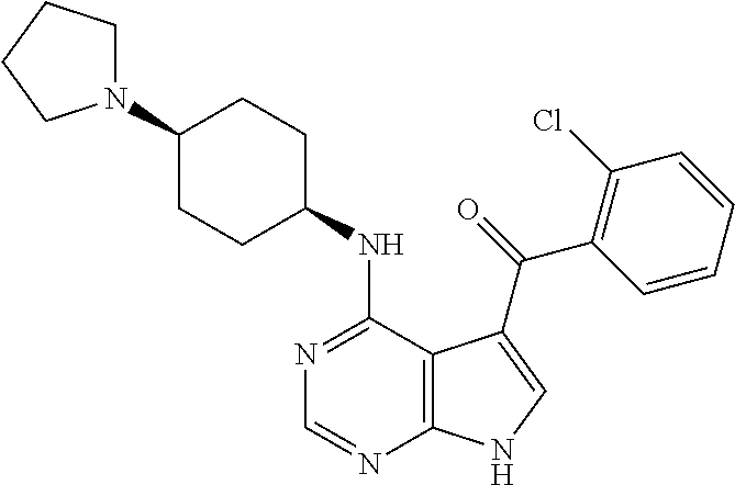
C1(N2CCCC2)CCC(NC2=NC=NC3=C2C(C(=O)C2=C(Cl)C=CC=C2)=CN3)CC1
